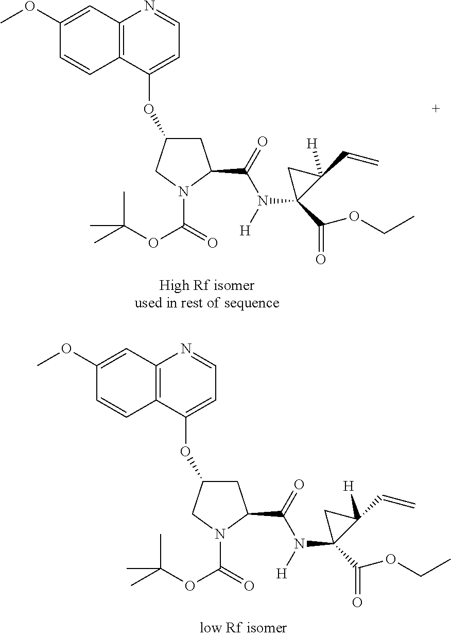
C12=C(C(OC3CC(C(=O)N([H])C4(C(=O)OCC)C([H])(C=C)C4)N(C(OC(C)(C)C)=O)C3)=CC=N1)C=CC(OC)=C2.C12=C(C(OC3CC(C(=O)N([H])C4(C(=O)OCC)C([H])(C=C)C4)N(C(OC(C)(C)C)=O)C3)=CC=N1)C=CC(OC)=C2
